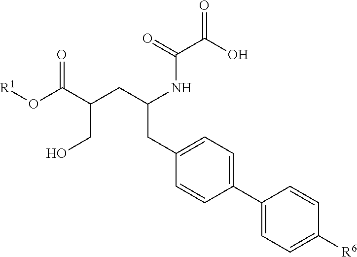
C(=O)(C(=O)O)NC(CC1=CC=C(C2=CC=C([R6])C=C2)C=C1)CC(CO)C(O[R1])=O
